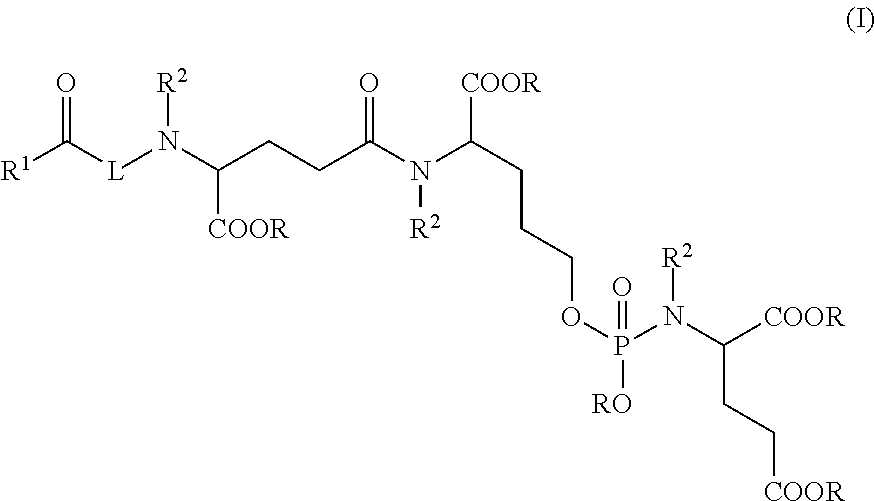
[R1]C([L]N(C(CCC(N(C(CCCOP([RO])(=O)N([R2])C([COOR])CC[COOR])[COOR])[R2])=O)[COOR])[R2])=O
